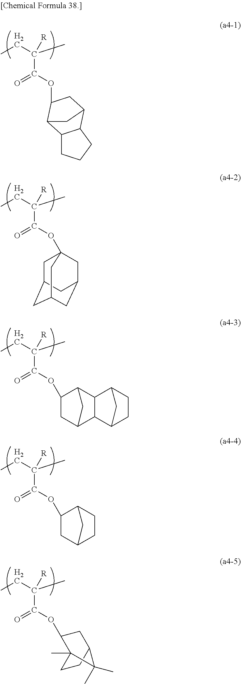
O(C(=O)C(C)(CC)[R])C1CC2C3C(C1C2)C1CCC3C1.O(C(=O)C(C)(CC)[R])C1CC2C3C(CCC3)C1C2.O(C(=O)C(C)(CC)[R])C12CC3CC(CC(C1)C3)C2.O(C(=O)C(C)(CC)[R])C1CC2CCC1C2.O(C(=O)C(C)(CC)[R])C1CC2CCC1(C)C2(C)C
